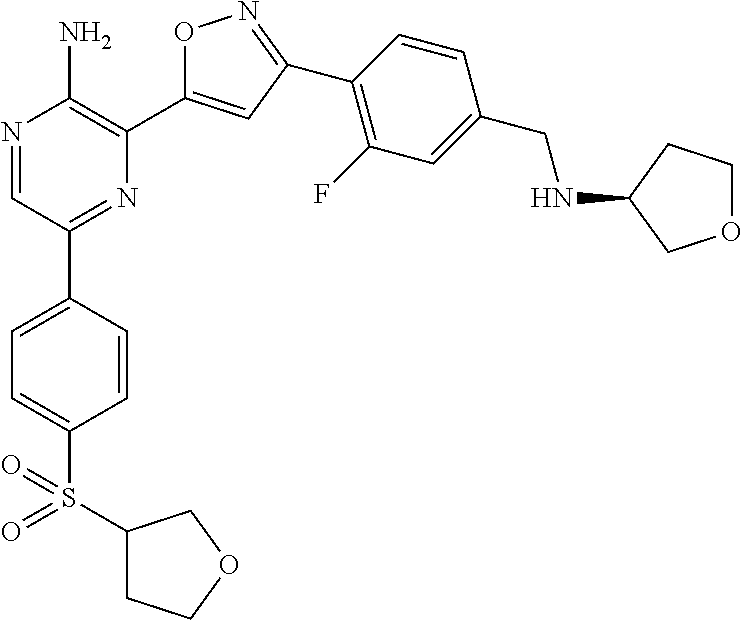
N1=CC(C2=CC=C(S(C3CCOC3)(=O)=O)C=C2)=NC(C2=CC(C3=C(F)C=C(CNC4COCC4)C=C3)=NO2)=C1N
